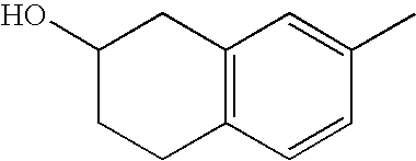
C12=C(C=CC(C)=C1)CCC(O)C2
